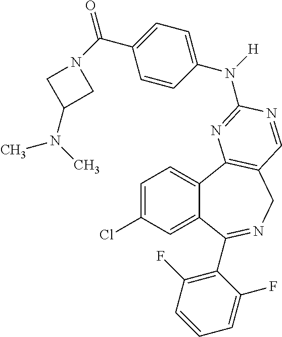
C1=C(Cl)C=C2C(=C1)C1=C(CN=C2C2=C(F)C=CC=C2F)C=NC(N(C2=CC=C(C(N3CC(N(C)C)C3)=O)C=C2)[H])=N1
